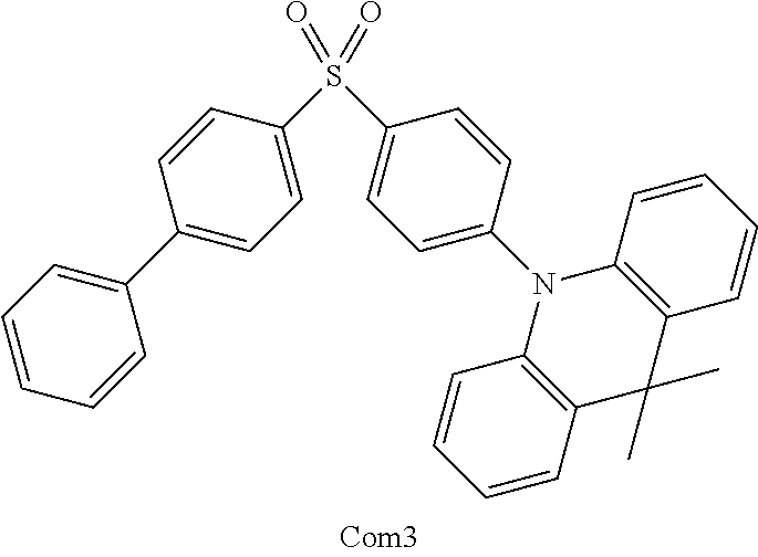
S(C1=CC=C(C2=CC=CC=C2)C=C1)(C1=CC=C(N2C3=C(C(C)(C)C4=C2C=CC=C4)C=CC=C3)C=C1)(=O)=O
